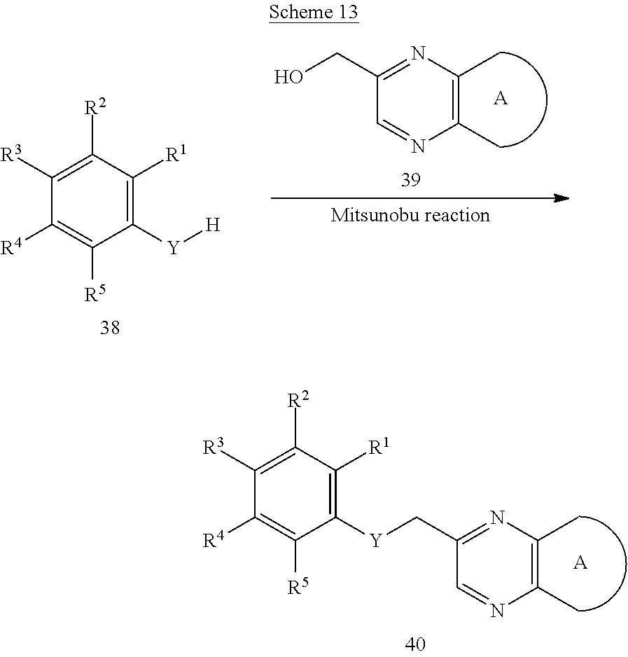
C(C1=NC(C)=C(C)N=C1)O.[A].C1([R3])=C([R2])C([R1])=C([Y][H])C([R5])=C1[R4].[A].C(C1=NC(C)=C(C)N=C1)[Y]C1=C([R1])C([R2])=C([R3])C([R4])=C1[R5]
